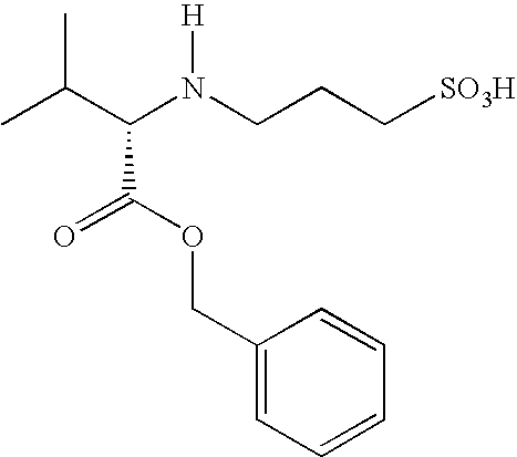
C(C(N(CCC[SO3H])[H])C(OCC1=CC=CC=C1)=O)(C)C
